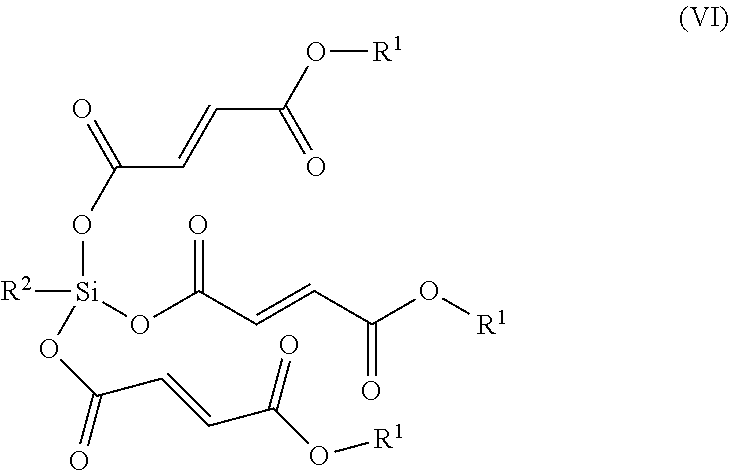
O([R1])C(=O)C=CC(=O)O[Si]([R2])(OC(C=CC(=O)O[R1])=O)OC(=O)C=CC(=O)O[R1]
